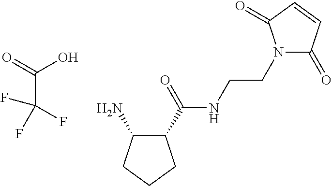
C(C(=O)O)(F)(F)F.C1(C(=O)NCCN2C(=O)C=CC2=O)C(N)CCC1
